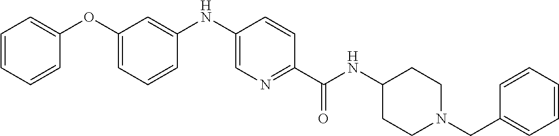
C1(OC2=CC=CC=C2)=CC=CC(NC2=CN=C(C(=O)NC3CCN(CC4=CC=CC=C4)CC3)C=C2)=C1
